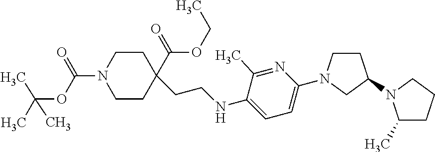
C1CC(C(OCC)=O)(CCNC2=CC=C(N3CCC(N4C(C)CCC4)C3)N=C2C)CCN1C(OC(C)(C)C)=O
